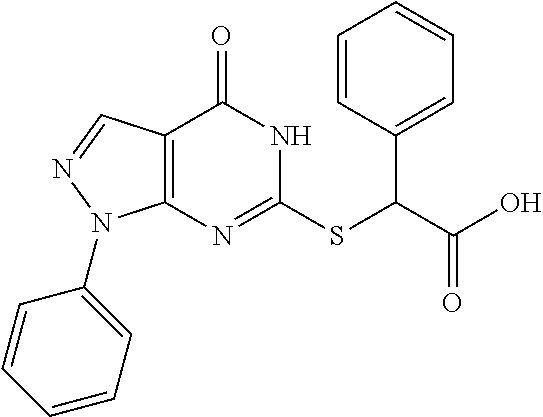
C1=CC(C(C(O)=O)SC2=NC3=C(C(=O)N2)C=NN3C2=CC=CC=C2)=CC=C1
